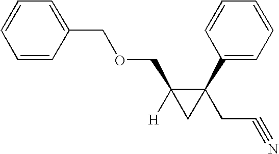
C1=CC(COCC2([H])CC2(C2=CC=CC=C2)CC#N)=CC=C1
